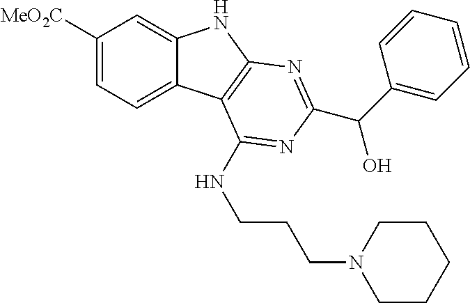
C1([MeO2C])=CC=C2C(=C1)NC1=C2C(NCCCN2CCCCC2)=NC(C(C2=CC=CC=C2)O)=N1
